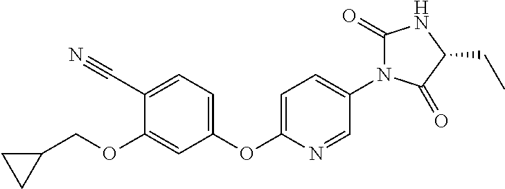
C1(OC2=CC=C(N3C(=O)NC(CC)C3=O)C=N2)=CC=C(C#N)C(OCC2CC2)=C1
